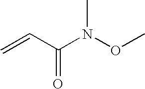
C=CC(N(OC)C)=O
